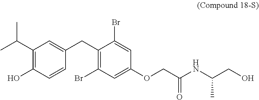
C1(C(C)C)=C(O)C=CC(CC2=C(Br)C=C(OCC(NC(CO)C)=O)C=C2Br)=C1
